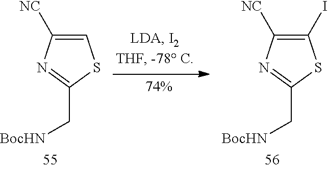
C1=C([NC])N=C(C[BocHN])S1.C1(I)=C([NC])N=C(C[BocHN])S1
